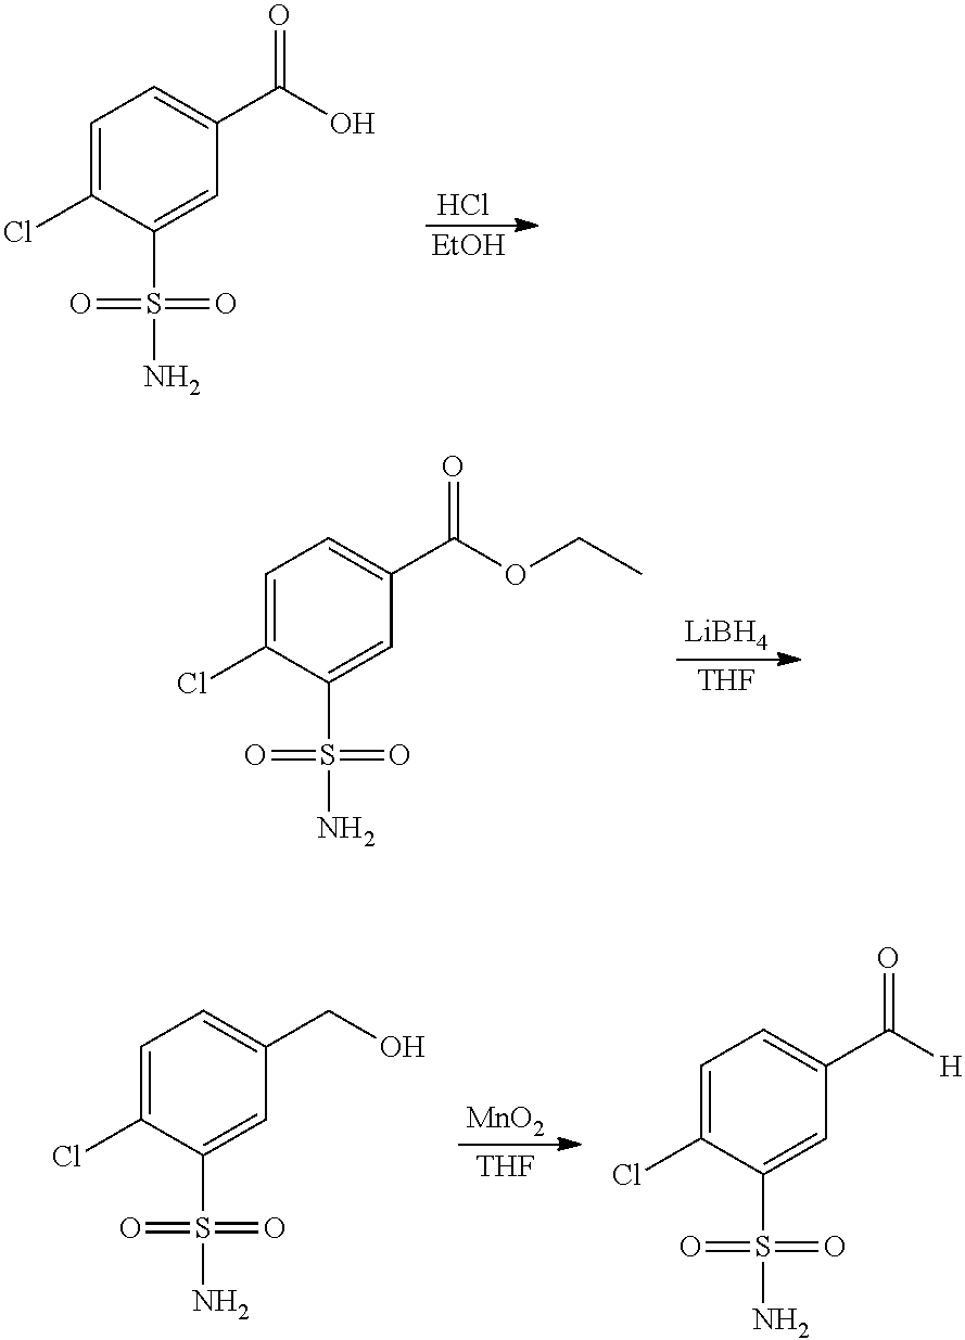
C1=C(Cl)C(S(N)(=O)=O)=CC(C(O)=O)=C1.Cl.[EtOH].C1=C(Cl)C(S(N)(=O)=O)=CC(C(OCC)=O)=C1.[LiBH4].[THF].C1=C(Cl)C(S(N)(=O)=O)=CC(C([H])=O)=C1.C1=C(Cl)C(S(N)(=O)=O)=CC(CO)=C1.[MnO2].[THF]
